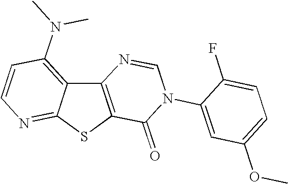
C12=C(SC3=NC=CC(N(C)C)=C13)C(=O)N(C1=CC(OC)=CC=C1F)C=N2
